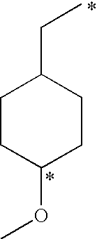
C1CC(OC)CCC1CC
